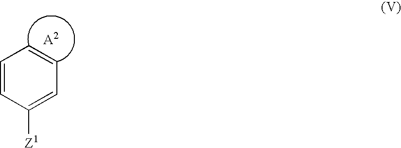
[Z1]C1=CC=CC=C1
